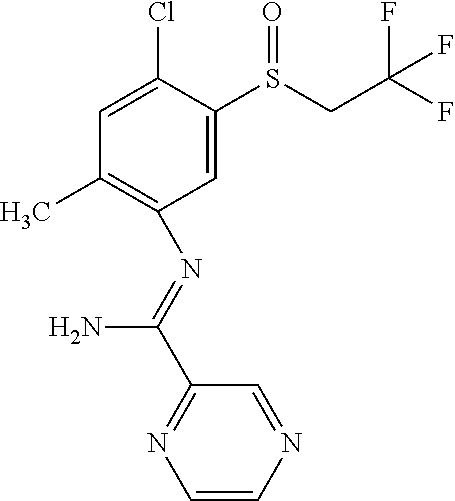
C1=C(Cl)C(S(CC(F)(F)F)=O)=CC(N=C(C2=NC=CN=C2)N)=C1C
